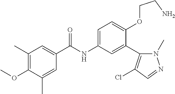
C1=C(C)C(OC)=C(C)C=C1C(=O)NC1=CC=C(OCCN)C(C2=C(Cl)C=NN2C)=C1
